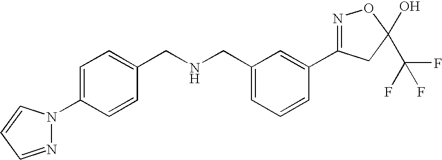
C1=C(CNCC2=CC=C(N3N=CC=C3)C=C2)C=C(C2=NOC(C(F)(F)F)(O)C2)C=C1
